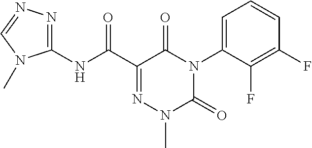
C1(NC(C2=NN(C)C(=O)N(C3=CC=CC(F)=C3F)C2=O)=O)=NN=CN1C
